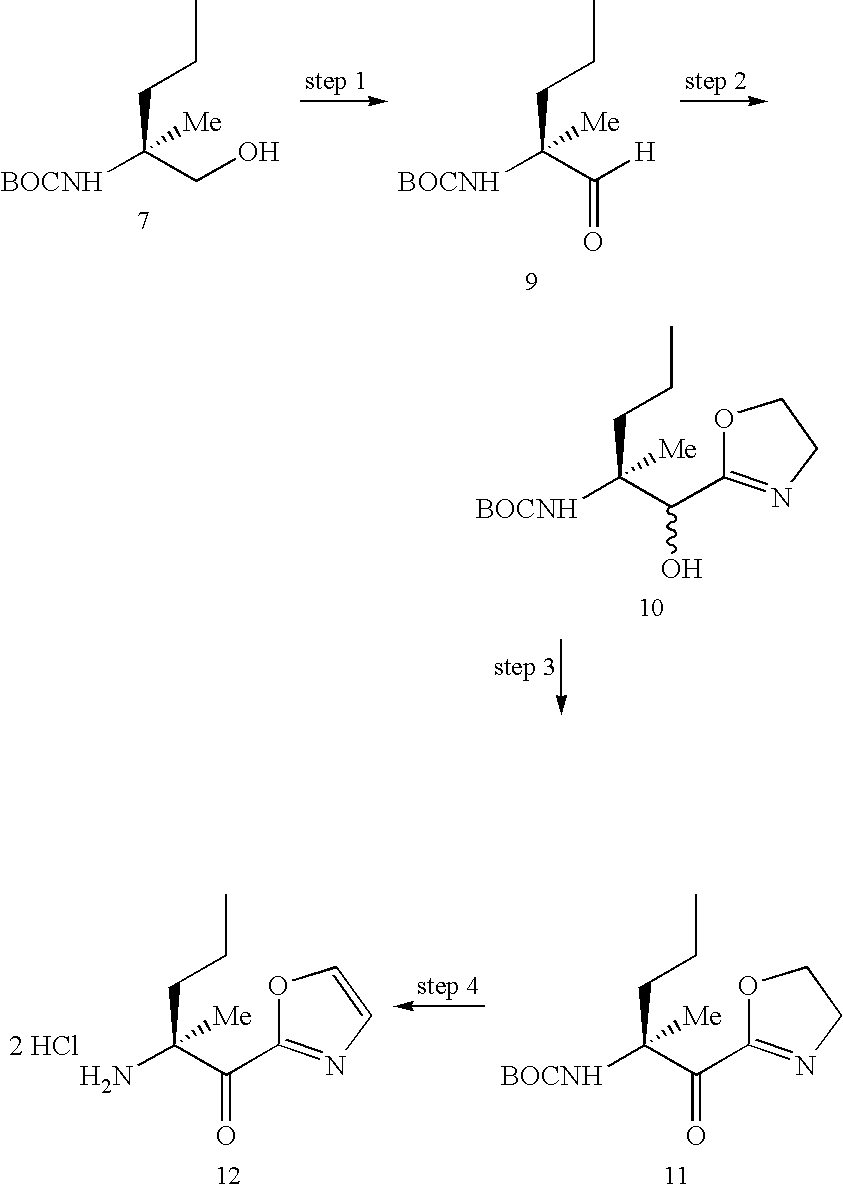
CCCC([BOCNH])(CO)[Me].CCCC([BOCNH])(C([H])=O)[Me].CCCC([BOCNH])(C(C1=NCCO1)=O)[Me].CCCC(N)(C(C1=NC=CO1)=O)[Me].[2 HCl].CCCC([BOCNH])(C(C1=NCCO1)O)[Me]
